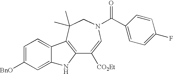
C12=C(C(C)(C)CN(C(C3=CC=C(F)C=C3)=O)C=C1[CO2Et])C1=CC=C([BnO])C=C1N2
